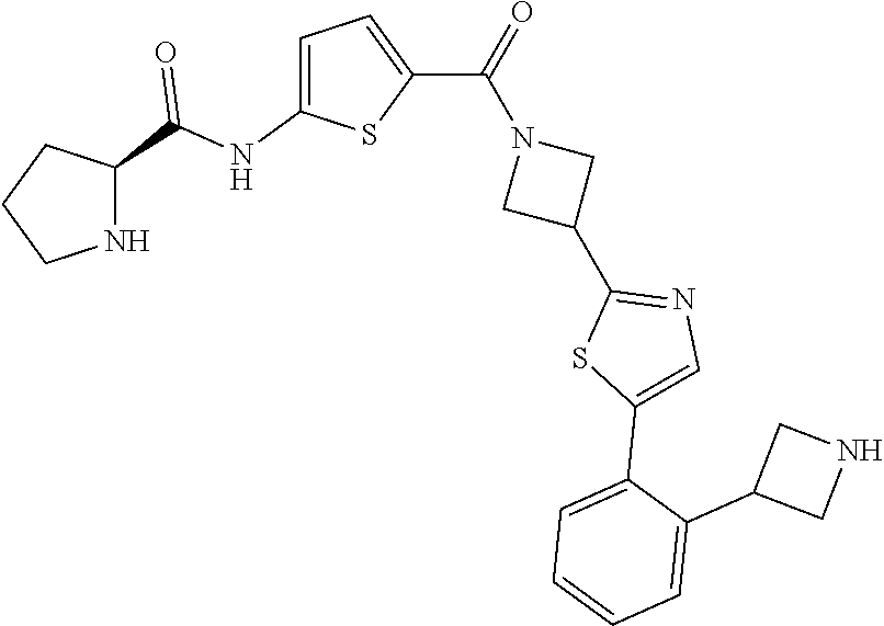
C1CNC(C(NC2=CC=C(C(=O)N3CC(C4=NC=C(C5=CC=CC=C5C5CNC5)S4)C3)S2)=O)C1
